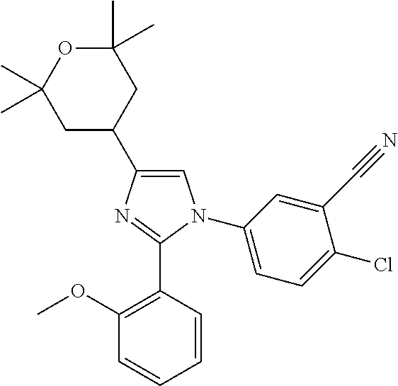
C1=C(C2CC(C)(C)OC(C)(C)C2)N=C(C2=C(OC)C=CC=C2)N1C1=CC=C(Cl)C(C#N)=C1
